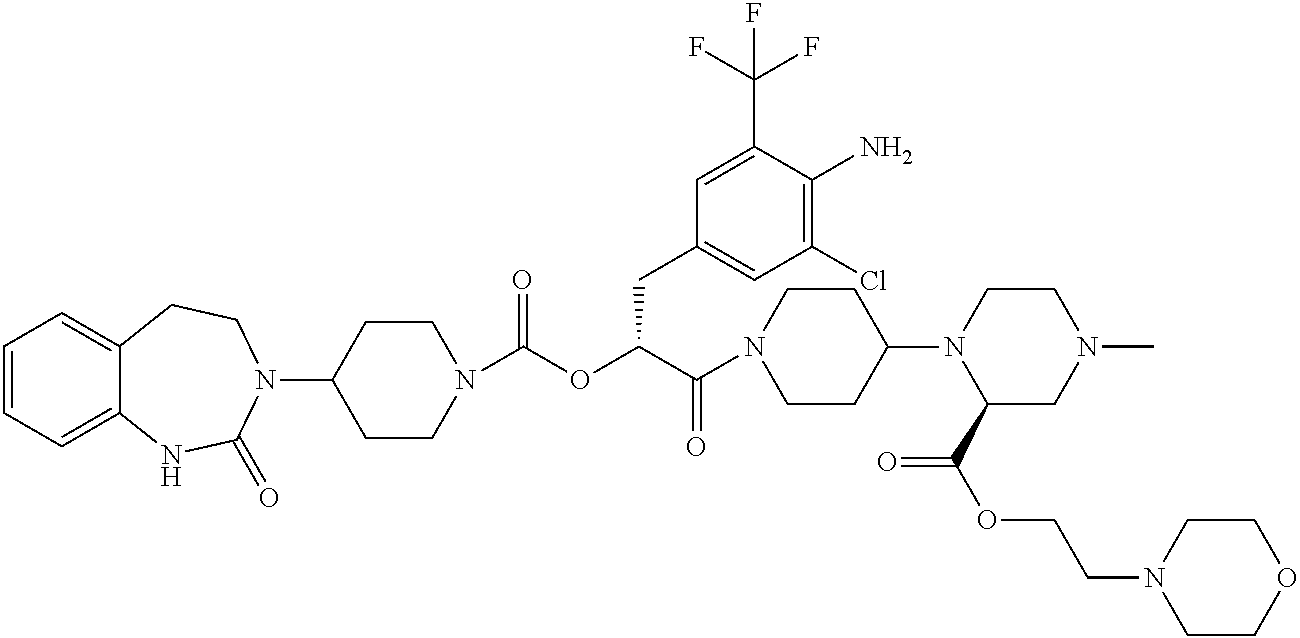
C1=CC=C2C(=C1)CCN(C1CCN(C(OC(C(N3CCC(N4C(C(OCCN5CCOCC5)=O)CN(C)CC4)CC3)=O)CC3=CC(Cl)=C(N)C(C(F)(F)F)=C3)=O)CC1)C(=O)N2
